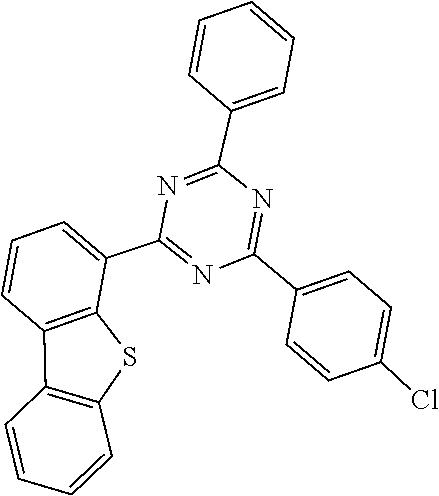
C1(C2=NC(C3=CC=CC=C3)=NC(C3=CC=CC4=C3SC3=C4C=CC=C3)=N2)=CC=C(Cl)C=C1
